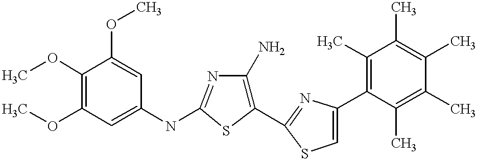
C1(OC)=C(OC)C=C(NC2=NC(N)=C(C3=NC(C4=C(C)C(C)=C(C)C(C)=C4C)=CS3)S2)C=C1OC
